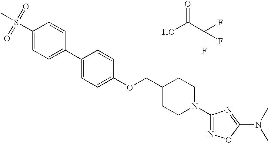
S(C1=CC=C(C2=CC=C(OCC3CCN(C4=NOC(N(C)C)=N4)CC3)C=C2)C=C1)(C)(=O)=O.OC(C(F)(F)F)=O
